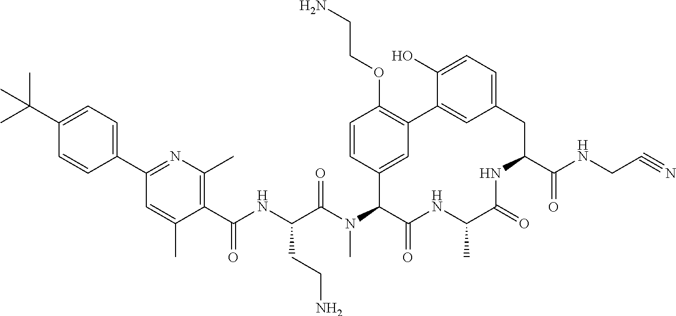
C1(C(C)(C)C)=CC=C(C2=NC(C)=C(C(NC(C(N(C3C(=O)NC(C)C(=O)NC(C(NCC#N)=O)CC4=CC=C(O)C(=C4)C4=C(OCCN)C=CC3=C4)C)=O)CCN)=O)C(C)=C2)C=C1
